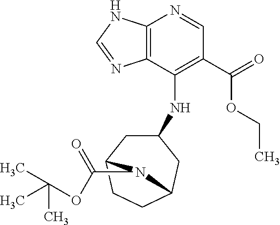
C12=C(C(NC3CC4CCC(C3)N4C(OC(C)(C)C)=O)=C(C(=O)OCC)C=N1)N=CN2
